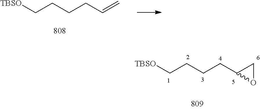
C(CCCC=C)[TBSO].C(CCCC1OC1)[TBSO]
